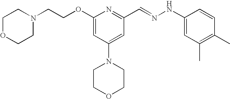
C(COC1=CC(N2CCOCC2)=CC(C=NNC2=CC(C)=C(C)C=C2)=N1)N1CCOCC1
